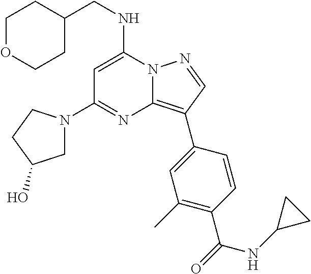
N12C(=C(C3=CC(C)=C(C(=O)NC4CC4)C=C3)C=N1)N=C(N1CC(O)CC1)C=C2NCC1CCOCC1
